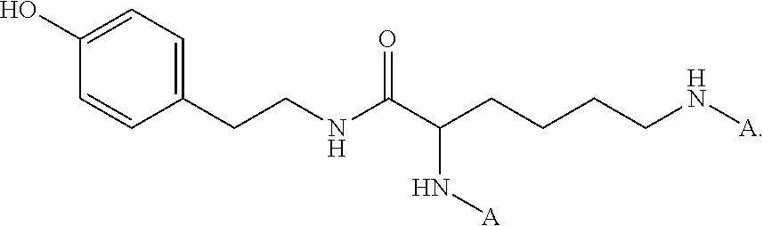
C1=CC(CCNC(C(CCCCN[A])N[A])=O)=CC=C1O
